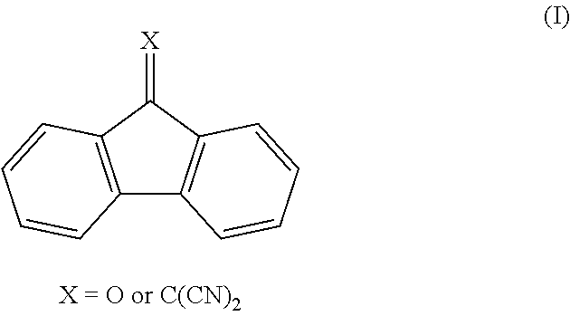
C12=C(C(=[X])C3=C1C=CC=C3)C=CC=C2
